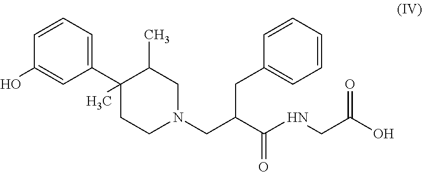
C1(C2(C)CCN(CC(C(NCC(O)=O)=O)CC3=CC=CC=C3)CC2C)=CC=CC(O)=C1
